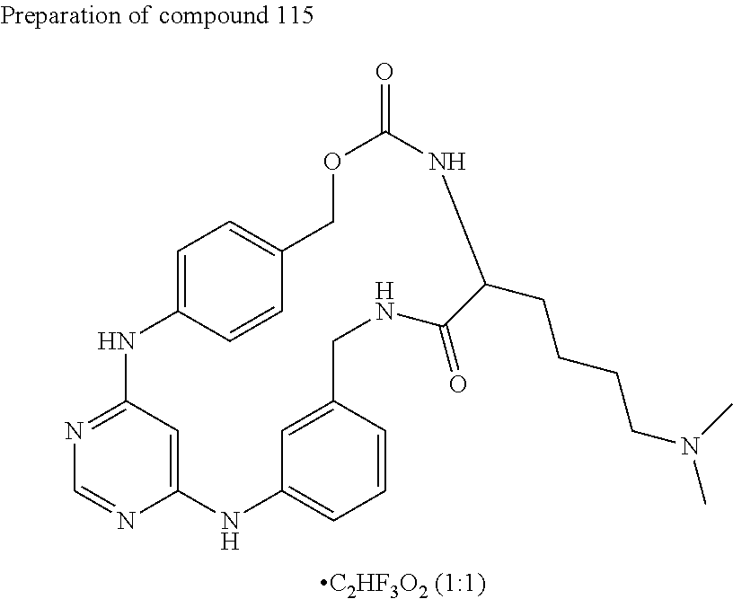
N1=C2C=C(N=C1)NC1=CC=CC(=C1)CNC(=O)C(CCCCN(C)C)NC(=O)OCC1=CC=C(N2)C=C1
